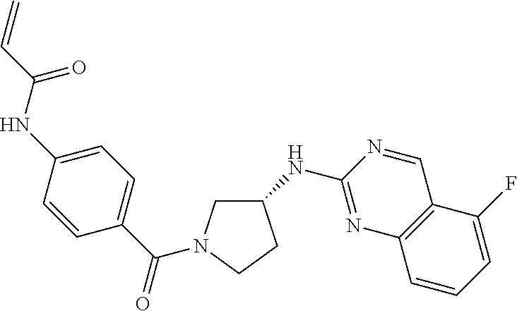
C1(NC2=NC3=C(C=N2)C(F)=CC=C3)CN(C(C2=CC=C(NC(=O)C=C)C=C2)=O)CC1
